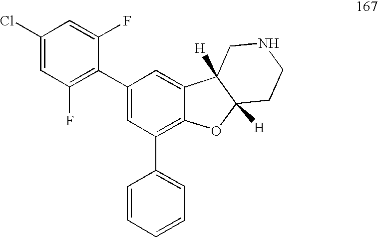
C1(Cl)=CC(F)=C(C2=CC(C3=CC=CC=C3)=C3C(=C2)C2([H])C([H])(O3)CCNC2)C(F)=C1
